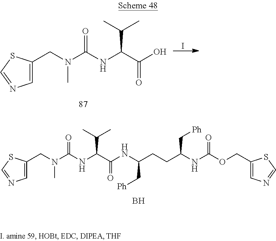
I.C1(CN(C)C([NH]C(C(=O)O)C(C)C)=O)=CN=CS1.C1(CN(C)C([NH]C(C(=O)NC(CCC(NC(OCC2=CN=CS2)=O)C[Ph])C[Ph])C(C)C)=O)=CN=CS1.B
